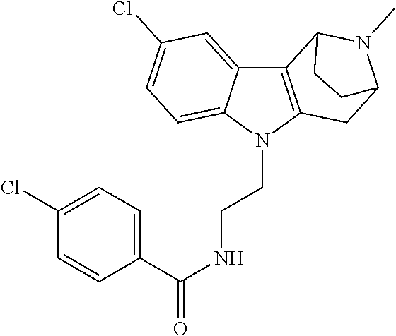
C12=CC(Cl)=CC=C1N(CCNC(=O)C1=CC=C(Cl)C=C1)C1=C2C2N(C)C(C1)CC2
